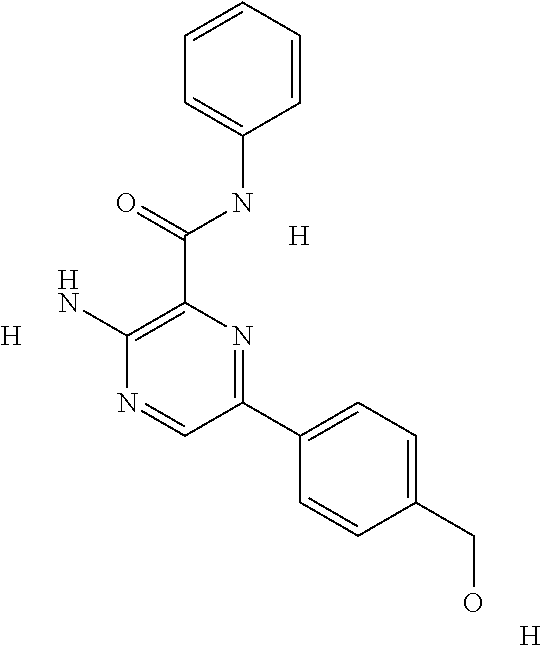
C1=CC=CC(NC(C2=C(N)N=CC(C3=CC=C(CO)C=C3)=N2)=O)=C1.[H].[H].[H]
